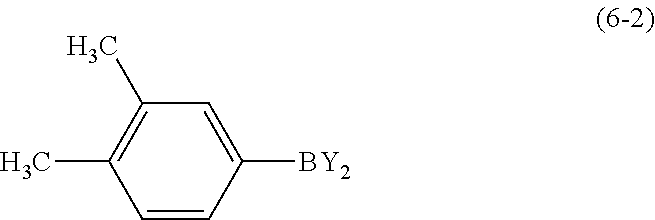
C1=C([BY2])C=CC(C)=C1C
